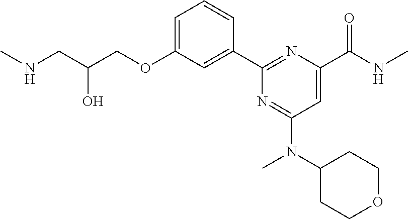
C1=C(OCC(CNC)O)C=C(C2=NC(C(NC)=O)=CC(N(C3CCOCC3)C)=N2)C=C1
